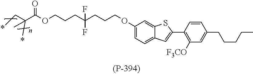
O(C1=CC=C2C(=C1)SC(C1=C([F3CO])C=C(CCCCC)C=C1)=C2)CCCC(CCCOC(C(C)(*)C*)=O)(F)F
